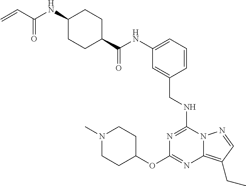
N1(C)CCC(OC2=NC3=C(CC)C=NN3C(NCC3=CC(NC(C4CCC(NC(C=C)=O)CC4)=O)=CC=C3)=N2)CC1
